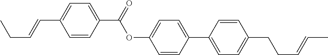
C1=CC(C(OC2=CC=C(C3=CC=C(CCC=CC)C=C3)C=C2)=O)=CC=C1C=CCC
